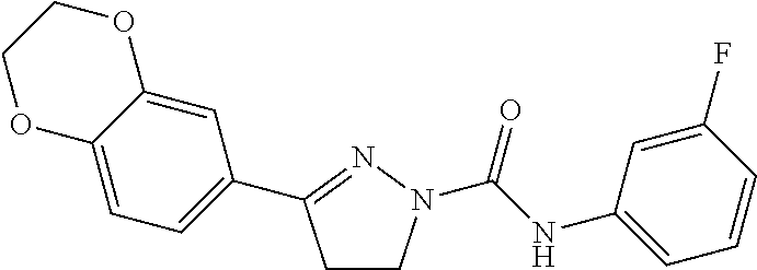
C1CN(C(NC2=CC=CC(F)=C2)=O)N=C1C1=CC=C2C(=C1)OCCO2
